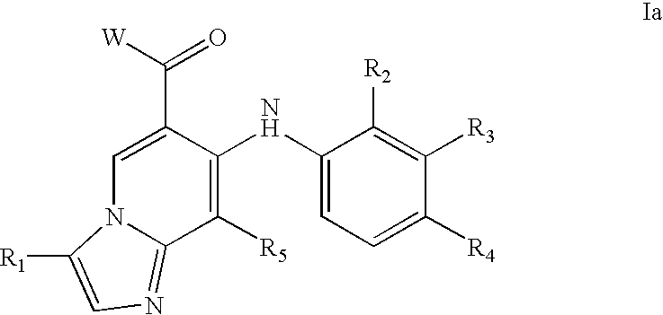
C1=C(C([W])=O)C(NC2=CC=C([R4])C([R3])=C2[R2])=C([R5])C2=NC=C([R1])N12
